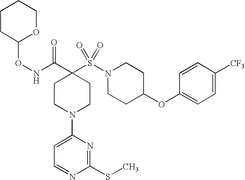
C1(OC2CCN(S(=O)(=O)C3(C(=O)NOC4OCCCC4)CCN(C4=CC=NC(SC)=N4)CC3)CC2)=CC=C([CF3])C=C1
